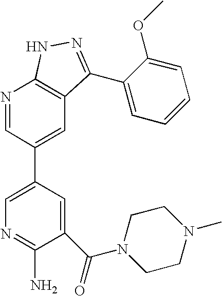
N1=CC(C2=CN=C(N)C(C(=O)N3CCN(C)CC3)=C2)=CC2=C1NN=C2C1=CC=CC=C1OC
